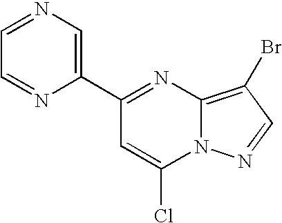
C1(C2=CN=CC=N2)=NC2=C(Br)C=NN2C(Cl)=C1
